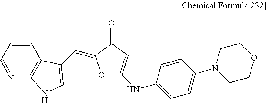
C1=CC=NC2=C1C(C=C1OC(NC3=CC=C(N4CCOCC4)C=C3)=CC1=O)=CN2
